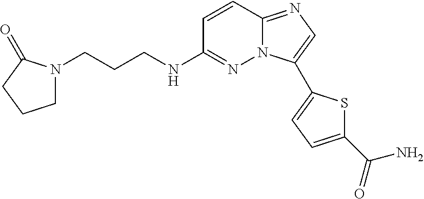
C1=CC2=NC=C(C3=CC=C(C(=O)N)S3)N2N=C1NCCCN1CCCC1=O
